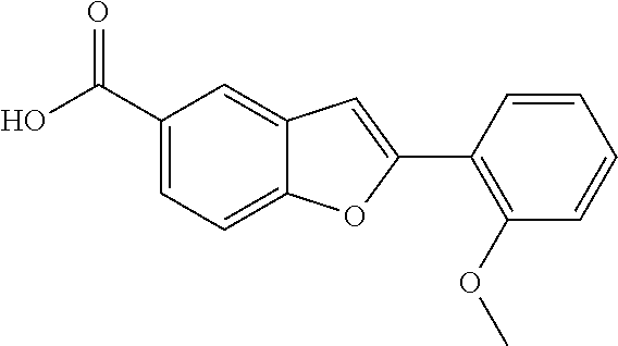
C1=C(C(O)=O)C=C2C(=C1)OC(C1=C(OC)C=CC=C1)=C2
